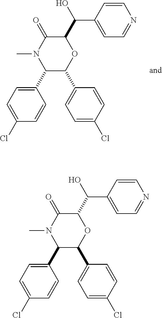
C1(C2=CC=C(Cl)C=C2)C(C2=CC=C(Cl)C=C2)OC(C(C2=CC=NC=C2)O)C(=O)N1C.C1(C2=CC=C(Cl)C=C2)C(C2=CC=C(Cl)C=C2)OC(C(C2=CC=NC=C2)O)C(=O)N1C
